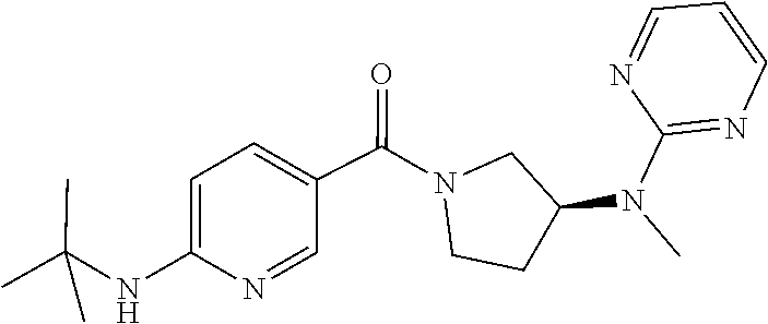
N(C)(C1CCN(C(C2=CC=C(NC(C)(C)C)N=C2)=O)C1)C1=NC=CC=N1
